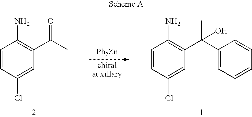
[Ph2Zn].C1=CC(Cl)=CC(C(C)=O)=C1N.C1=CC(Cl)=CC(C(C2=CC=CC=C2)(C)O)=C1N
